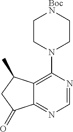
C12=NC=NC(N3CC[BocN]CC3)=C1C(C)CC2=O
